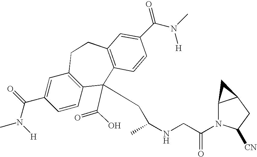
CN(C(C1=CC2=C(C=C1)C(CC(NCC(N1C3C(CC1[CN])C3)=O)C)(C(O)=O)C1=C(CC2)C=C(C(N(C)[H])=O)C=C1)=O)[H]
